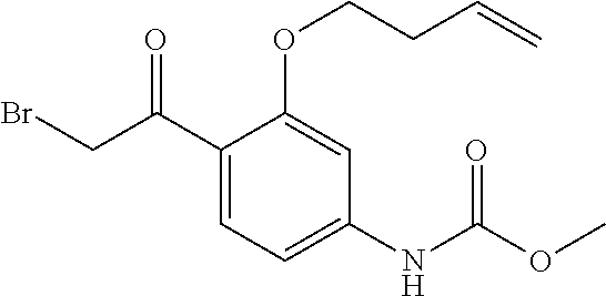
C1(C(CBr)=O)=CC=C(NC(OC)=O)C=C1OCCC=C
